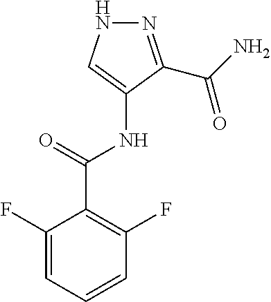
C1=CC=C(F)C(C(NC2=CNN=C2C(N)=O)=O)=C1F
